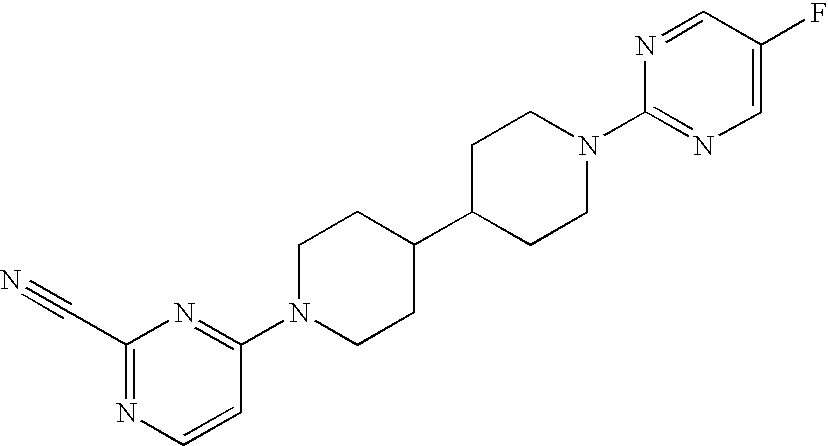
C1(C#N)=NC=CC(N2CCC(C3CCN(C4=NC=C(F)C=N4)CC3)CC2)=N1
